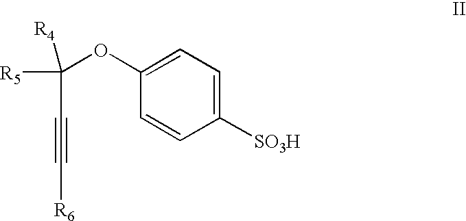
C(OC1=CC=C([SO3H])C=C1)([R4])([R5])C#C[R6]
